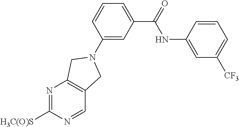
C1=CC(NC(=O)C2=CC=CC(N3CC4=C(N=C([H3C(O)S])N=C4)C3)=C2)=CC([CF3])=C1
